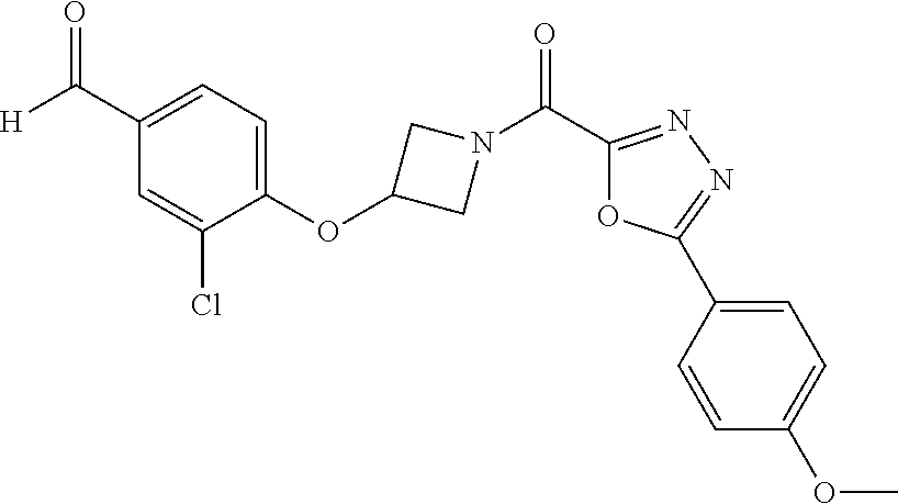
C1(OC2CN(C(=O)C3=NN=C(C4=CC=C(OC)C=C4)O3)C2)=CC=C(C([H])=O)C=C1Cl
